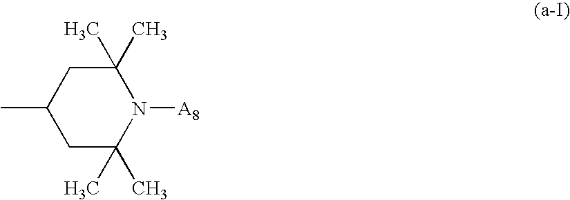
C1C(C)(C)N([A8])C(C)(C)CC1C
